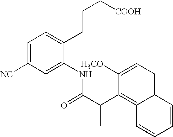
C1=C([NC])C=C(NC(C(C2=C3C(=CC=C2[H3CO])C=CC=C3)C)=O)C(CCC[COOH])=C1
